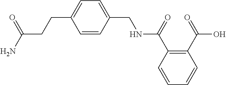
C(NC(C1=C(C(O)=O)C=CC=C1)=O)C1=CC=C(CCC(N)=O)C=C1
